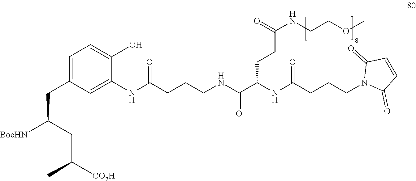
N(C(=O)CCCNC(C(NC(CCCN1C(=O)C=CC1=O)=O)CCC(NCCOC)=O)=O)C1=CC(CC([BocHN])CC([CO2H])C)=CC=C1O
